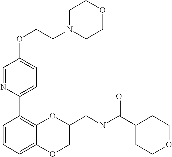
C1=NC(C2=C3C(=CC=C2)OCC(CNC(C2CCOCC2)=O)O3)=CC=C1OCCN1CCOCC1
